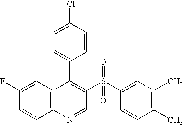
C12=C(C=C(F)C=C1)C(C1=CC=C(Cl)C=C1)=C(S(C1=CC(C)=C(C)C=C1)(=O)=O)C=N2
